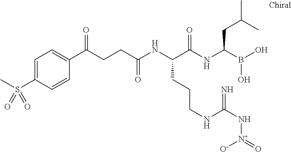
C(C(NC(C(NC(B(O)O)CC(C)C)=O)CCCNC(N[N+](=O)[O-])=N)=O)CC(C1=CC=C(S(C)(=O)=O)C=C1)=O
